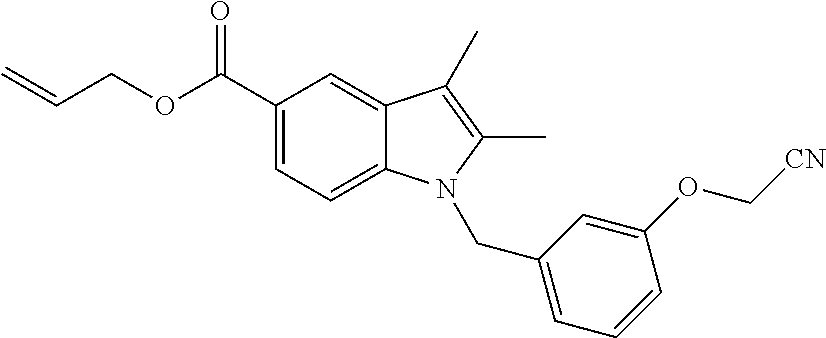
C(COC(C1=CC=C2C(=C1)C(C)=C(C)N2CC1=CC=CC(OC[CN])=C1)=O)=C
